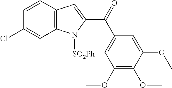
C1=CC2=C(C=C1Cl)N([SO2Ph])C(C(=O)C1=CC(OC)=C(OC)C(OC)=C1)=C2
